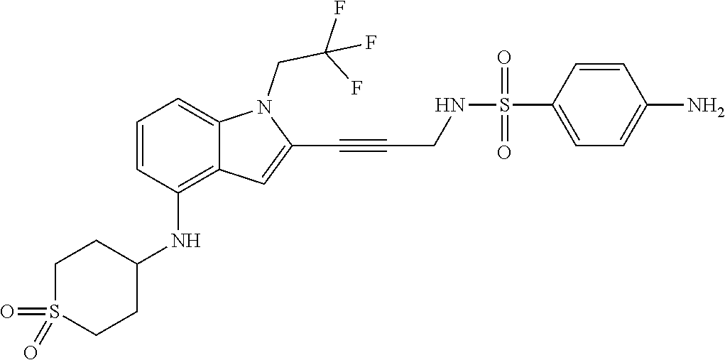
C(C#CC1=CC2=C(NC3CCS(=O)(=O)CC3)C=CC=C2N1CC(F)(F)F)NS(C1=CC=C(N)C=C1)(=O)=O
